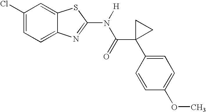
C1(Cl)=CC=C2C(=C1)SC(N(C(C1(C3=CC=C(OC)C=C3)CC1)=O)[H])=N2
